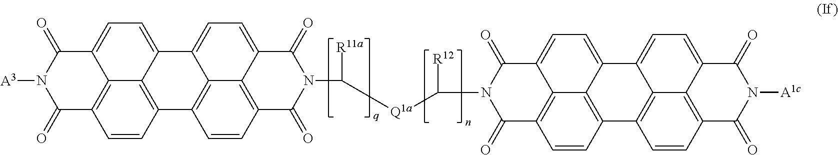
[A3]N1C(=O)C2=C3C(=CC=C4C3=C(C=C2)C2=C3C4=CC=C4C3=C(C=C2)C(=O)N(C([R11a])[Q1a]C([R12])N2C(=O)C3=C5C(=CC=C6C5=C(C=C3)C3=C5C6=CC=C6C5=C(C=C3)C(=O)N([A1c])C6=O)C2=O)C4=O)C1=O
